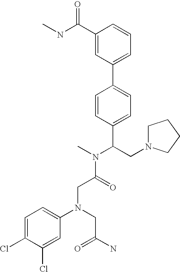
C(C(N(C)C(CN1CCCC1)C1=CC=C(C2=CC=CC(C(NC)=O)=C2)C=C1)=O)N(C1=CC=C(Cl)C(Cl)=C1)CC(N)=O
